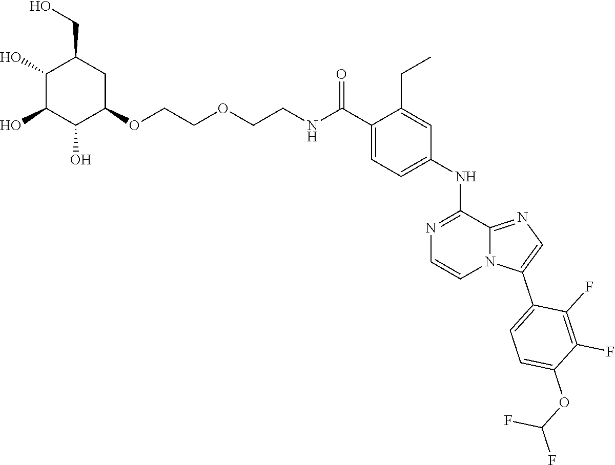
C1(C(NCCOCCOC2CC(CO)C(O)C(O)C2O)=O)=CC=C(NC2=NC=CN3C2=NC=C3C2=CC=C(OC(F)F)C(F)=C2F)C=C1CC
